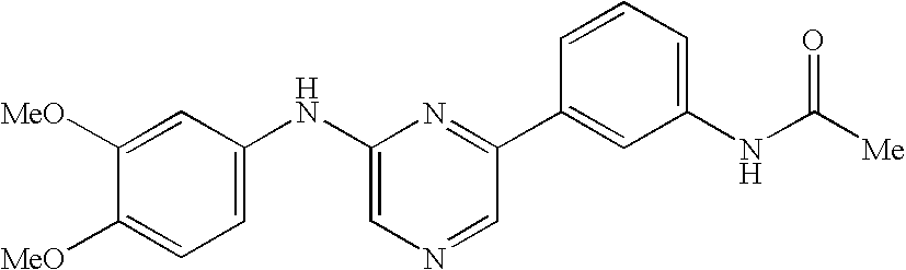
C1=C([MeO])C([MeO])=CC(NC2=CN=CC(C3=CC(NC([Me])=O)=CC=C3)=N2)=C1
